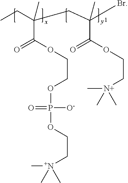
CCC(CC(Br)(C(OCC[N+](C)(C)C)=O)C)(C(OCCOP([O-])(=O)OCC[N+](C)(C)C)=O)C
